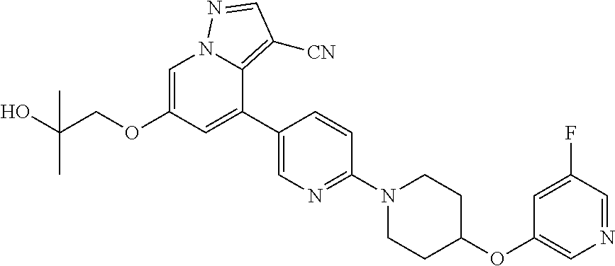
C1(OC2CCN(C3=NC=C(C4=CC(OCC(O)(C)C)=CN5C4=C([CN])C=N5)C=C3)CC2)=CN=CC(F)=C1
